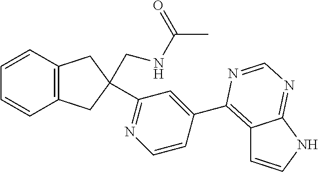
C1(C2(CNC(C)=O)CC3=C(C2)C=CC=C3)=NC=CC(C2=C3C=CNC3=NC=N2)=C1
